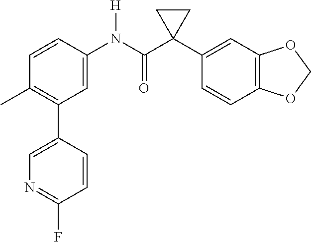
C1=C(N(C(C2(C3=CC4=C(C=C3)OCO4)CC2)=O)[H])C=CC(C)=C1C1=CN=C(F)C=C1
